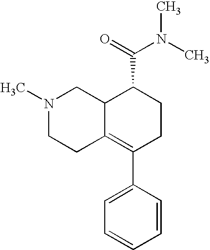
N1(C)CCC2=C(C3=CC=CC=C3)CCC(C(=O)N(C)C)C2C1
